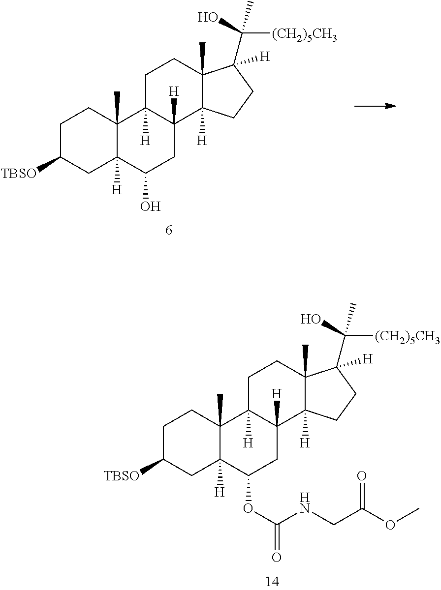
[TBSO]C1CCC2(C)C([H])(C1)C(OC(NCC(OC)=O)=O)CC1([H])C2([H])CCC2(C)C1([H])CCC2([H])C(C)(O)[(CH2)5CH3].[TBSO]C1CCC2(C)C([H])(C1)C(O)CC1([H])C2([H])CCC2(C)C1([H])CCC2([H])C(C)(O)[(CH2)5CH3]
